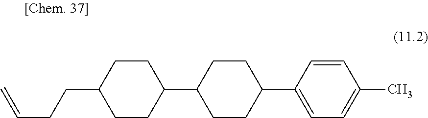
C1=CC(C2CCC(C3CCC(CCC=C)CC3)CC2)=CC=C1C
